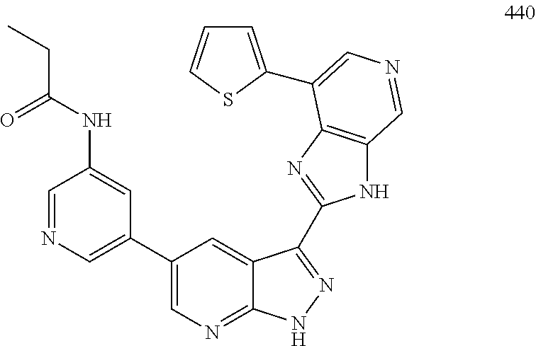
C1=NC=C(C2=CN=C3C(=C2)C(C2=NC4=C(N2)C=NC=C4C2=CC=CS2)=NN3)C=C1NC(CC)=O
